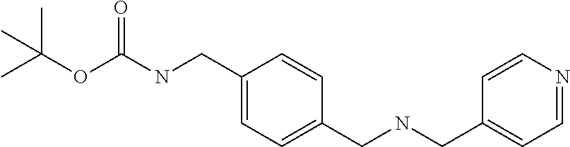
C1(CNC(OC(C)(C)C)=O)=CC=C(CNCC2=CC=NC=C2)C=C1
